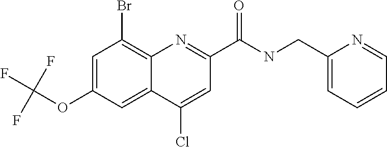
C1(Cl)=CC(C(NCC2=CC=CC=N2)=O)=NC2=C(Br)C=C(OC(F)(F)F)C=C12
